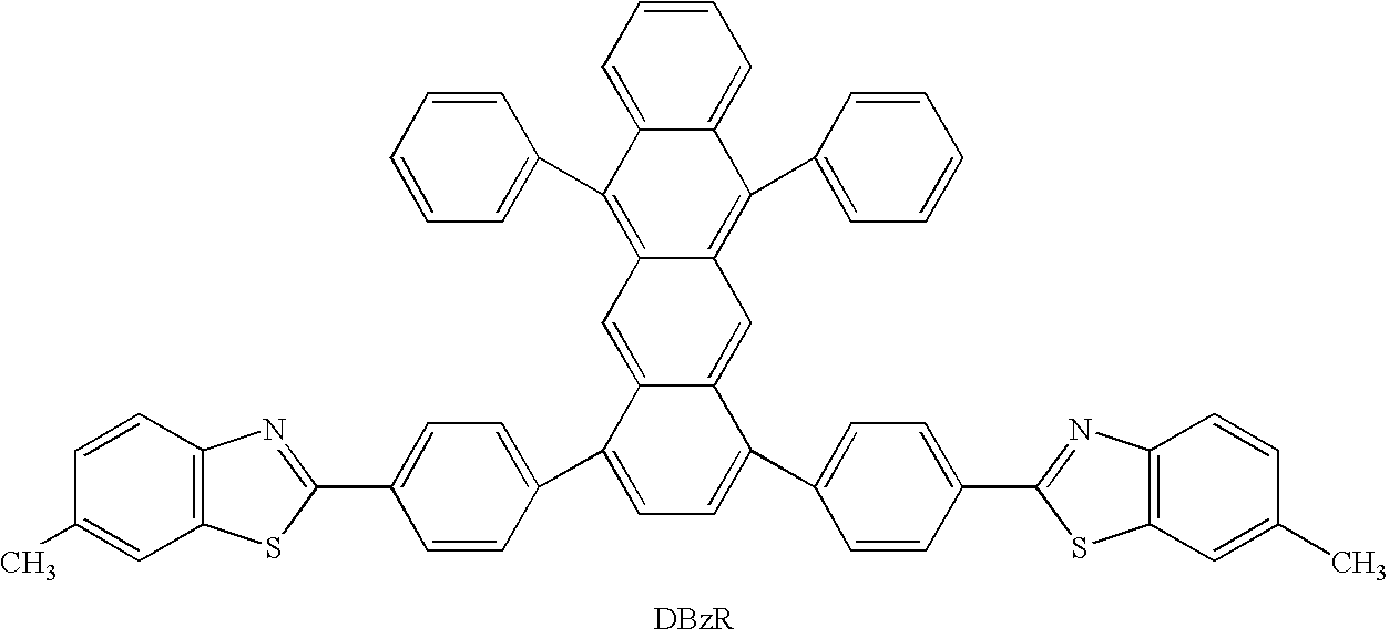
C1=CC=C2C(=C1)C(C1=CC=CC=C1)=C1C(=C2C2=CC=CC=C2)C=C2C(=C1)C(C1=CC=C(C3=NC4=C(S3)C=C(C)C=C4)C=C1)=CC=C2C1=CC=C(C2=NC3=C(S2)C=C(C)C=C3)C=C1
